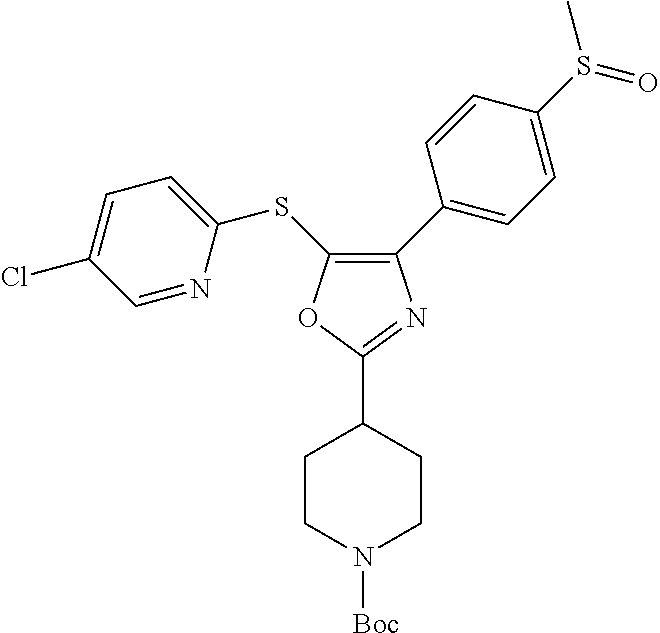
C1(C2=CC=C(S(C)=O)C=C2)=C(SC2=CC=C(Cl)C=N2)OC(C2CCN([Boc])CC2)=N1
